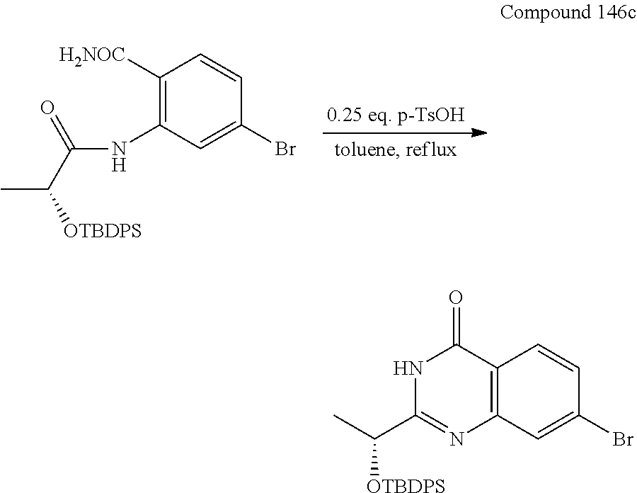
C1([H2NOC])=C(NC(C([OTBDPS])C)=O)C=C(Br)C=C1.N1C(C([OTBDPS])C)=NC2=C(C1=O)C=CC(Br)=C2
